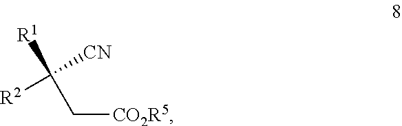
C([CO2R5])C([R2])([CN])[R1]
